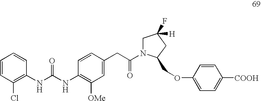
C1=CC(Cl)=C(NC(NC2=C([OMe])C=C(CC(=O)N3CC(F)([H])CC3COC3=CC=C([COOH])C=C3)C=C2)=O)C=C1
